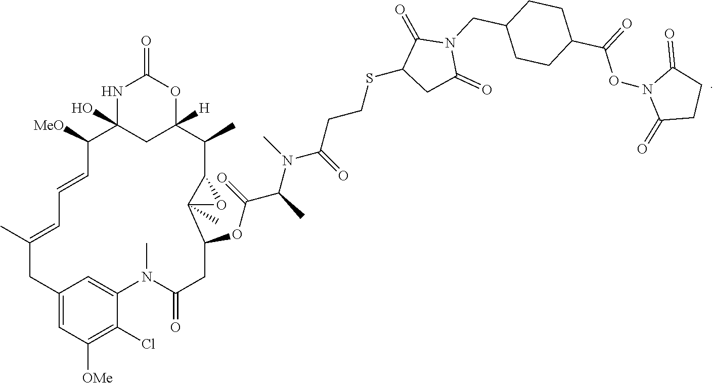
C12=CC([OMe])=C(Cl)C(=C1)N(C)C(=O)CC(OC(C(C)N(C)C(=O)CCSC1CC(=O)N(CC3CCC(C(=O)ON4C(=O)CCC4=O)CC3)C1=O)=O)C1(C)C(C(C)C3([H])CC(O)(C([MeO])C=CC=C(C)C2)NC(=O)O3)O1
